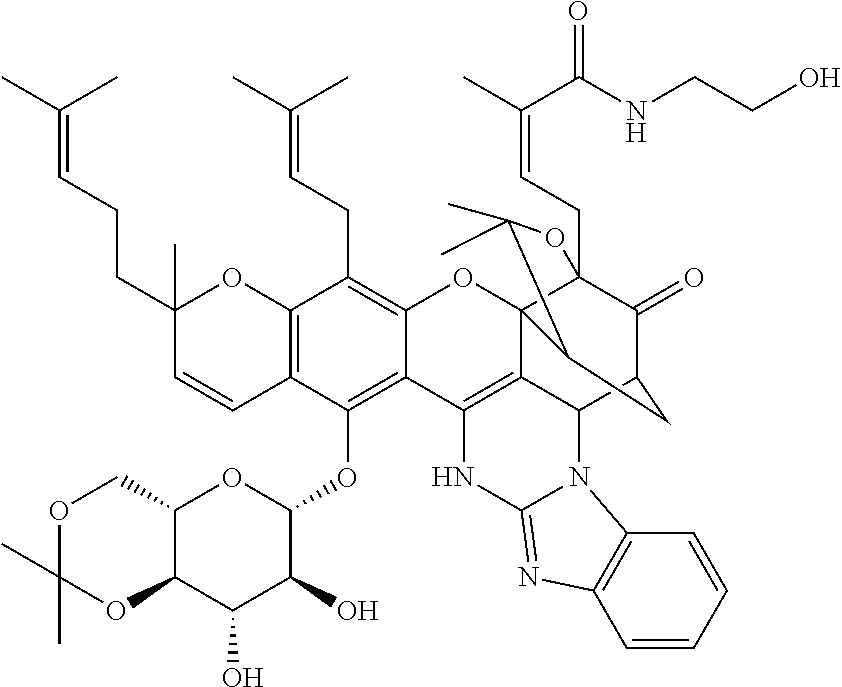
C12=C(C(OC3C(O)C(O)C4C(O3)COC(C)(C)O4)=C3C(=C1CC=C(C)C)OC14C5(CC=C(C)C(NCCO)=O)C(=O)C(CC1C(C)(C)O5)C1C4=C3NC3=NC4=C(C=CC=C4)N13)C=CC(CCC=C(C)C)(C)O2
